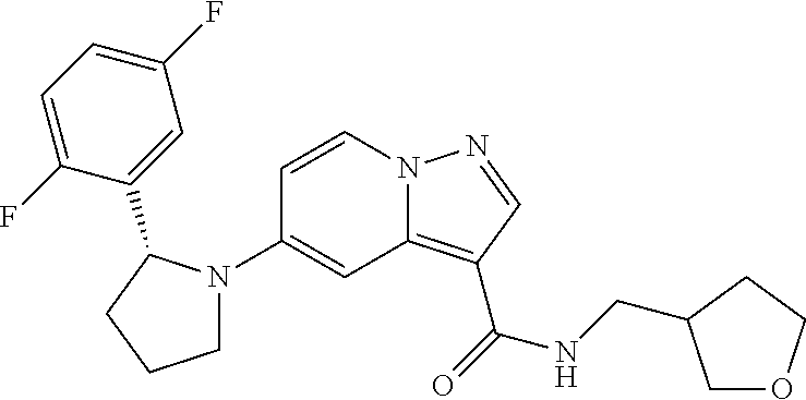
C1(N2CCCC2C2=CC(F)=CC=C2F)=CC2=C(C(=O)NCC3COCC3)C=NN2C=C1
